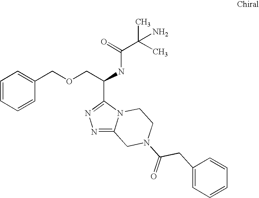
C1=CC=CC(COCC(NC(=O)C(C)(C)N)C2=NN=C3N2CCN(C(=O)CC2=CC=CC=C2)C3)=C1
